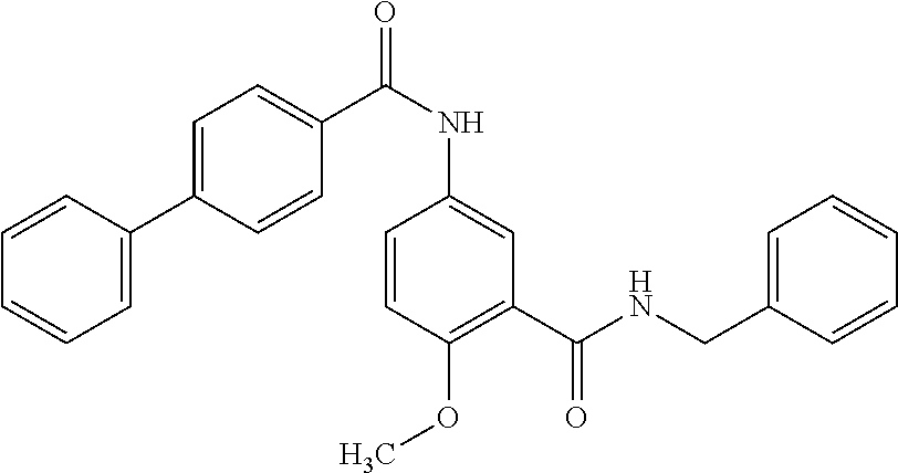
C1=CC=CC=C1C1=CC=C(C(NC2=CC(C(NCC3=CC=CC=C3)=O)=C(OC)C=C2)=O)C=C1
